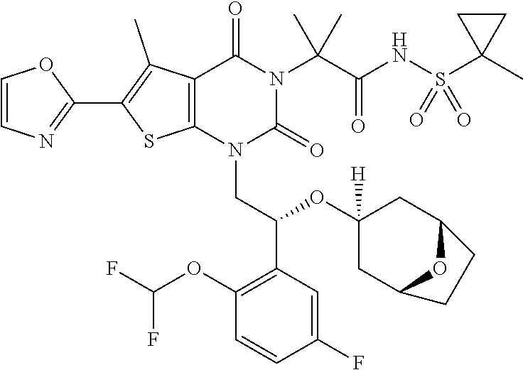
C1=CN=C(C2=C(C)C3=C(S2)N(CC(OC2([H])CC4OC(C2)CC4)C2=C(OC(F)F)C=CC(F)=C2)C(=O)N(C(C)(C(NS(=O)(C2(C)CC2)=O)=O)C)C3=O)O1
